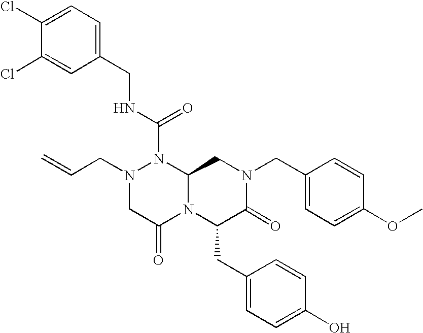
N(C(N1N(CC=C)CC(=O)N2C1CN(CC1=CC=C(OC)C=C1)C(=O)C2CC1=CC=C(O)C=C1)=O)CC1=CC=C(Cl)C(Cl)=C1
